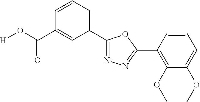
[H]OC(C1=CC(C2=NN=C(C3=C(OC)C(OC)=CC=C3)O2)=CC=C1)=O
